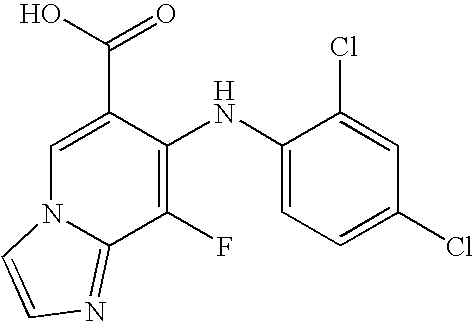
C1(NC2=C(F)C3=NC=CN3C=C2C(O)=O)=CC=C(Cl)C=C1Cl
